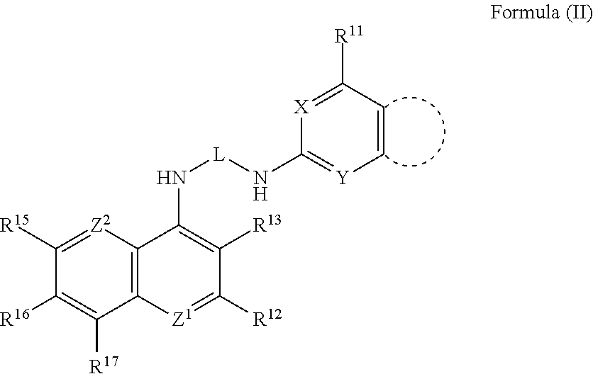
[Z2]1=C([R15])C([R16])=C([R17])C2=C1C(N[L]NC1=[Y]C=CC([R11])=[X]1)=C([R13])C([R12])=[Z1]2
